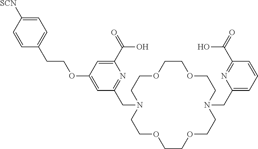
O1CCOCCN(CC2=CC=CC(C(O)=O)=N2)CCOCCOCCN(CC2=NC(C(O)=O)=CC(OCCC3=CC=C([SCN])C=C3)=C2)CC1
